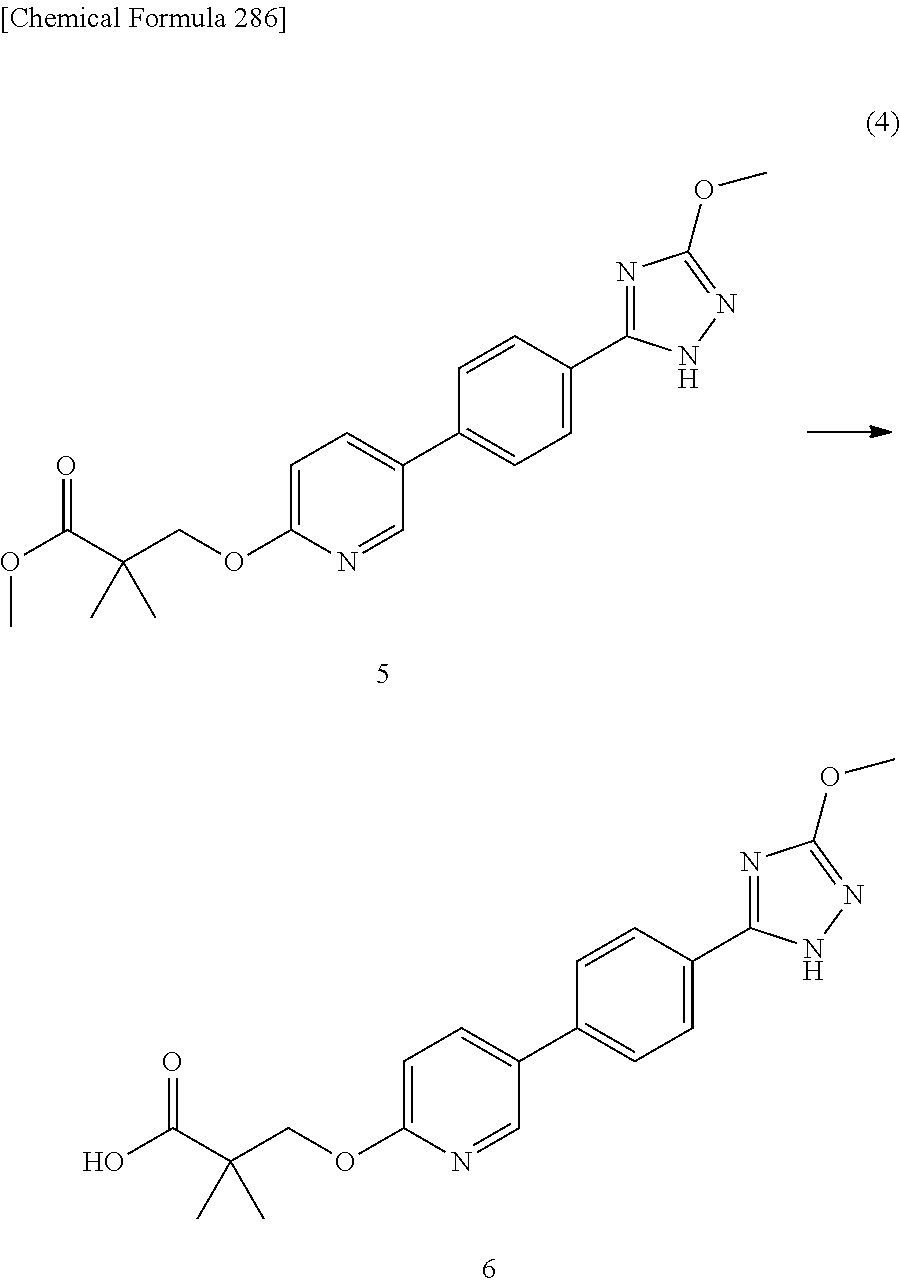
C1=NC(OCC(C(O)=O)(C)C)=CC=C1C1=CC=C(C2=NC(OC)=NN2)C=C1.C1=NC(OCC(C(OC)=O)(C)C)=CC=C1C1=CC=C(C2=NC(OC)=NN2)C=C1
